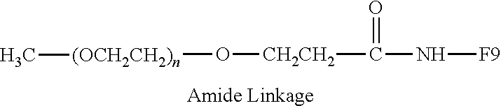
C(=O)(N[F9])[CH2CH2]O[(OCH2CH2)n]C
